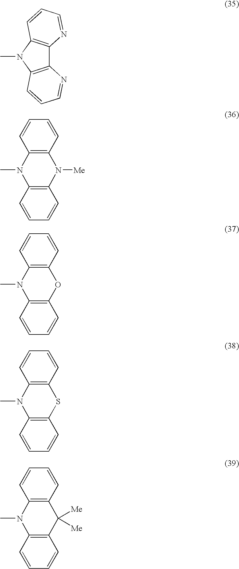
C12=C(N(C)C3=C1N=CC=C3)C=CC=N2.C12=C(C=CC=C1)N([Me])C1=C(N2C)C=CC=C1.C12=C(C=CC=C1)OC1=C(N2C)C=CC=C1.C12=C(C=CC=C1)SC1=C(N2C)C=CC=C1.C12=C(C=CC=C1)C([Me])([Me])C1=C(N2C)C=CC=C1
